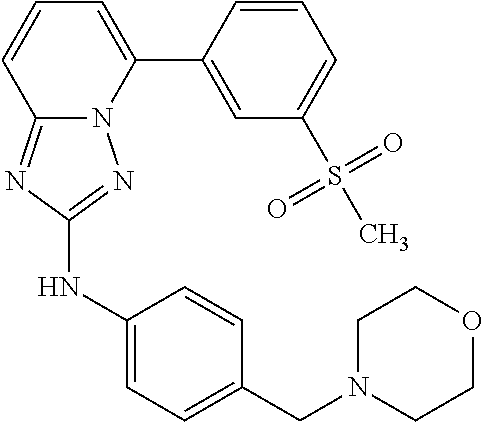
C1=CC(C2=CC=CC3=NC(NC4=CC=C(CN5CCOCC5)C=C4)=NN23)=CC(S(C)(=O)=O)=C1
